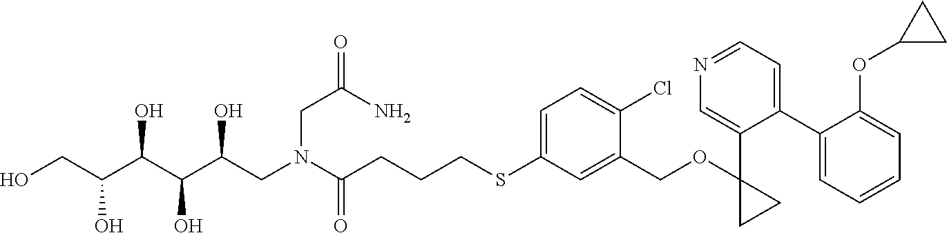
OCC(C(C(C(CN(C(CCCSC1=CC=C(Cl)C(COC2(C3=CN=CC=C3C3=CC=CC=C3OC3CC3)CC2)=C1)=O)CC(=O)N)O)O)O)O
